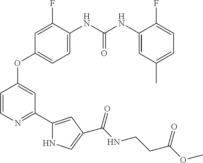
C(=O)(NC1=CC=C(OC2=CC(C3=CC(C(NCCC(OC)=O)=O)=CN3)=NC=C2)C=C1F)NC1=CC(C)=CC=C1F
